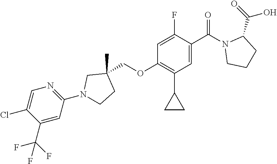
C(OC1=C(C2CC2)C=C(C(=O)N2CCCC2C(O)=O)C(F)=C1)C1(C)CN(C2=NC=C(Cl)C(C(F)(F)F)=C2)CC1
